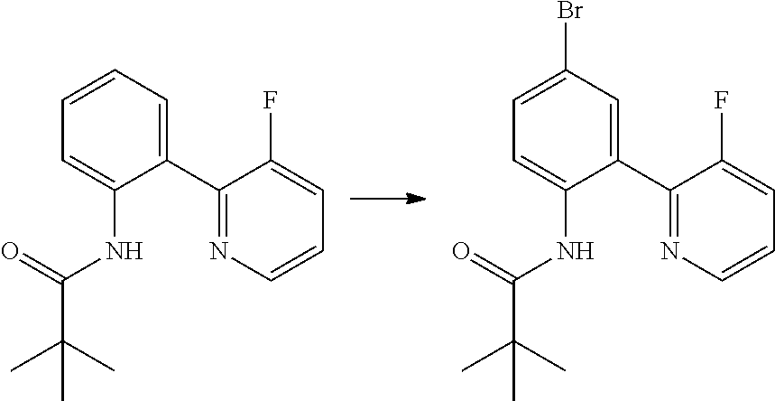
C1=CC=C(C2=NC=CC=C2F)C(NC(C(C)(C)C)=O)=C1.C1=C(Br)C=C(C2=NC=CC=C2F)C(NC(C(C)(C)C)=O)=C1
